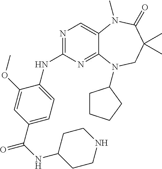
N1=C(NC2=CC=C(C(NC3CCNCC3)=O)C=C2OC)N=C2C(=C1)N(C)C(=O)C(C)(C)CN2C1CCCC1
